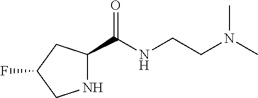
N1C(C(NCCN(C)C)=O)CC(F)C1
